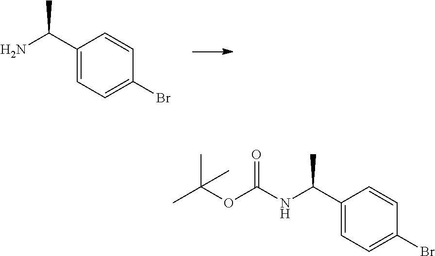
C1(C(N)C)=CC=C(Br)C=C1.C1(C(NC(OC(C)(C)C)=O)C)=CC=C(Br)C=C1
